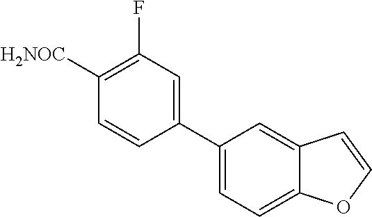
C1=C(C2=CC(F)=C([H2NOC])C=C2)C=C2C(=C1)OC=C2
